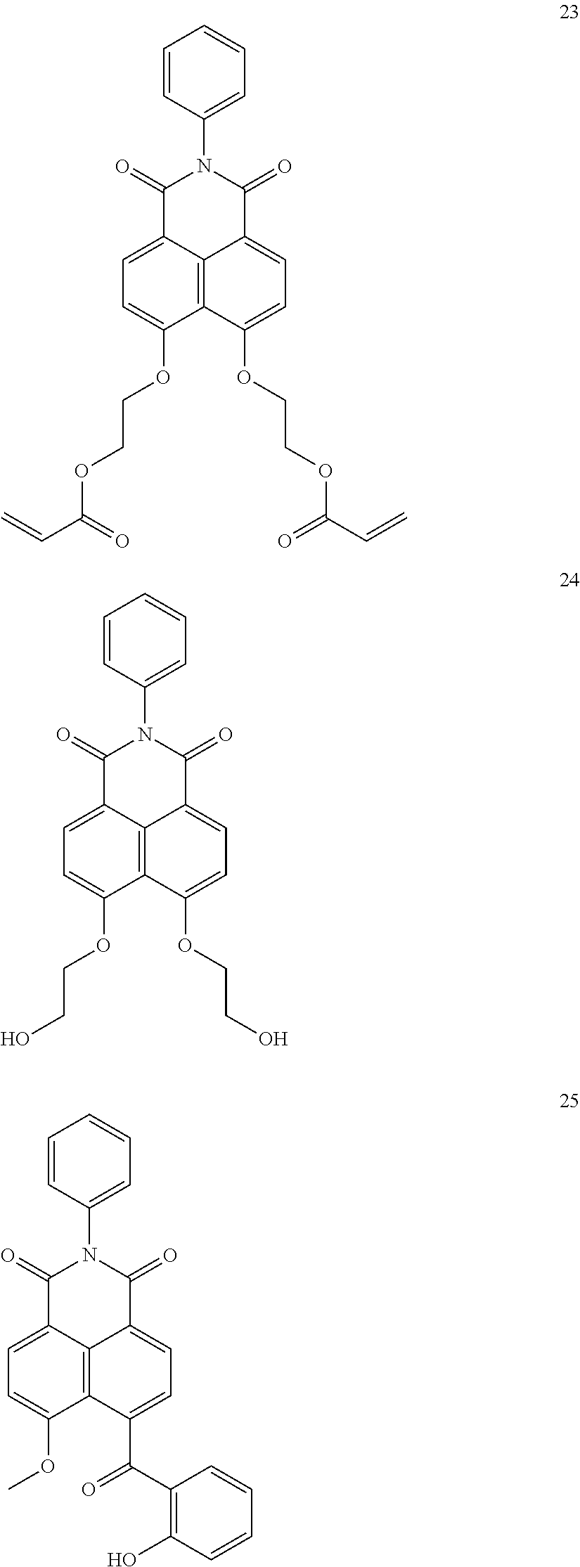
C12=C3C(=CC=C1OCCOC(C=C)=O)C(=O)N(C1=CC=CC=C1)C(=O)C3=CC=C2OCCOC(C=C)=O.C12=C3C(=CC=C1OCCO)C(=O)N(C1=CC=CC=C1)C(=O)C3=CC=C2OCCO.C12=C3C(=CC=C1OC)C(=O)N(C1=CC=CC=C1)C(=O)C3=CC=C2C(C1=C(O)C=CC=C1)=O
